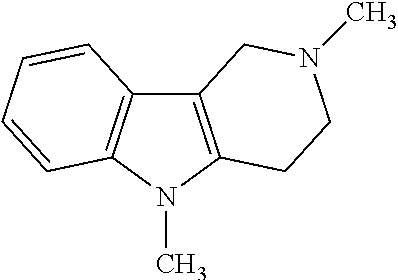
C12=C(N(C)C3=C1C=CC=C3)CCN(C)C2
